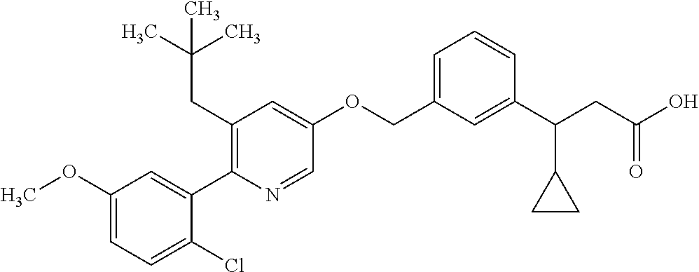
C1(OC)=CC=C(Cl)C(C2=C(CC(C)(C)C)C=C(OCC3=CC=CC(C(CC(O)=O)C4CC4)=C3)C=N2)=C1
